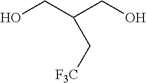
OCC(CO)C[F3C]
